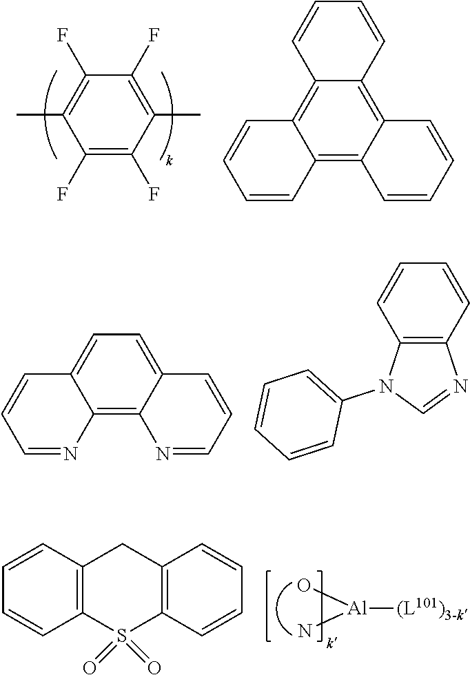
C1(F)=C(C)C(F)=C(F)C(C)=C1F.C12=C3C(=C4C(=C1C=CC=C2)C=CC=C4)C=CC=C3.C1=C2C(=C3C(=C1)C=CC=N3)N=CC=C2.C12=C(N(C3=CC=CC=C3)C=N1)C=CC=C2.[Al]([(L101)3-k])(O)N.C1=CC2=C(C=C1)S(=O)(=O)C1=C(C2)C=CC=C1
